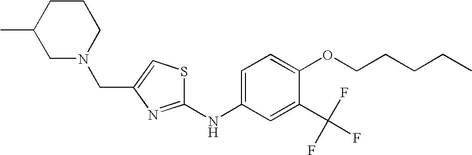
C(C1=CSC(NC2=CC=C(OCCCCC)C(C(F)(F)F)=C2)=N1)N1CCCC(C)C1
